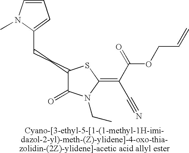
C(CC1C(=O)N(CC)C(=C(C(=O)OCC=C)C#N)S1)C1=CC=CN1C
